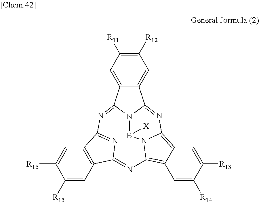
C1([R12])=C([R11])C=C2C(=C1)C1=NC3=C4C=C([R13])C([R14])=CC4=C4N3B([X])N1C2=NC1=NC(=N4)C2=C1C=C([R16])C([R15])=C2
